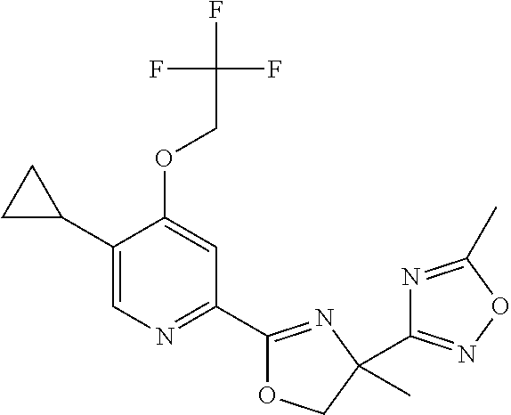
C1(C2CC2)=CN=C(C2=NC(C3=NOC(C)=N3)(C)CO2)C=C1OCC(F)(F)F
